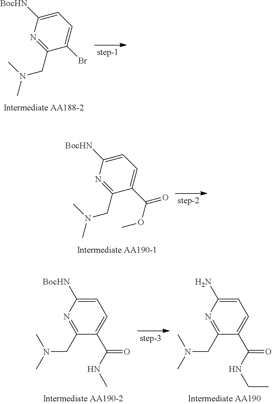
C1=C([BocHN])N=C(CN(C)C)C(Br)=C1.C1=C([BocHN])N=C(CN(C)C)C(C(OC)=O)=C1.C1=C([BocHN])N=C(CN(C)C)C(C(NC)=O)=C1.C1=C(N)N=C(CN(C)C)C(C(NCC)=O)=C1
